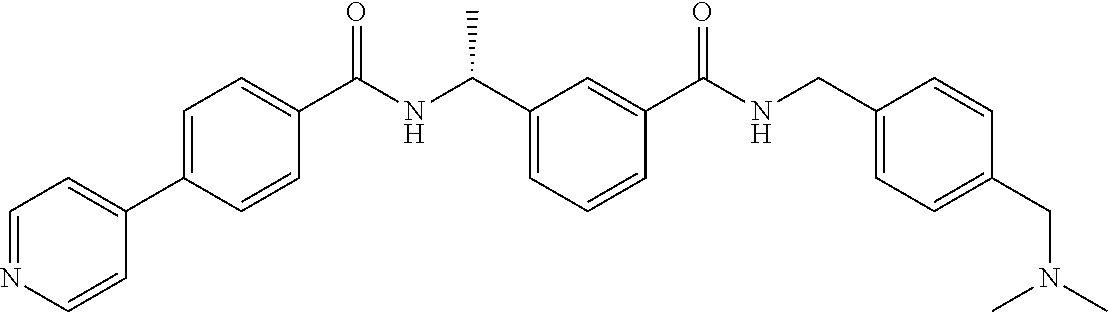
C1(C2=CC=C(C(NC(C3=CC=CC(C(NCC4=CC=C(CN(C)C)C=C4)=O)=C3)C)=O)C=C2)=CC=NC=C1
